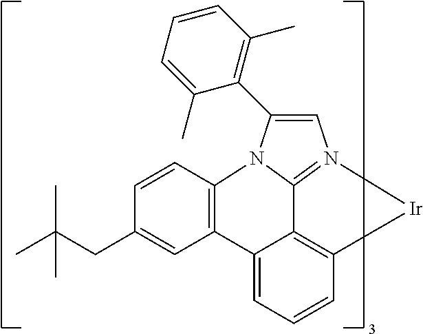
C1=CC2=C(C=C1CC(C)(C)C)C1=CC=CC3=C1C1=N([Ir]3)C=C(C3=C(C)C=CC=C3C)N21
